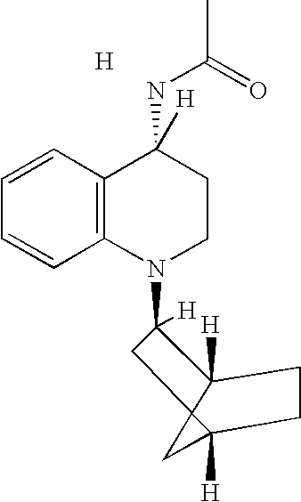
C12=C(N(C3([H])C4([H])C5(C([H])(C5)CC4)C3)CCC1([H])NC(=O)C)C=CC=C2.[H]
